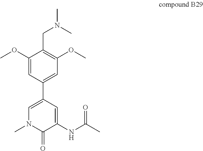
CN(C)CC1=C(OC)C=C(C2=CN(C)C(=O)C(NC(C)=O)=C2)C=C1OC
